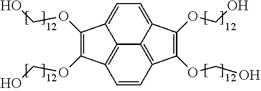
C12=CC=C3C(OCO)=C(OCO)C4=C3C1=C(C=C4)C(OCO)=C2OCO
